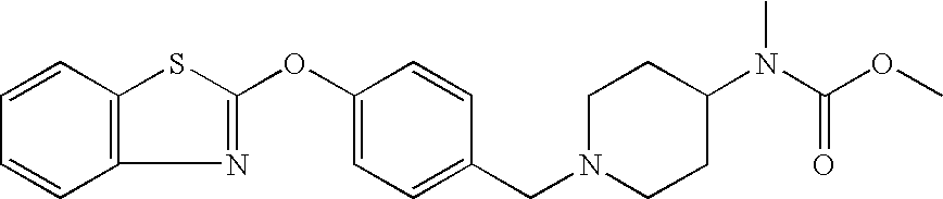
C12=C(C=CC=C1)SC(OC1=CC=C(CN3CCC(N(C(OC)=O)C)CC3)C=C1)=N2
